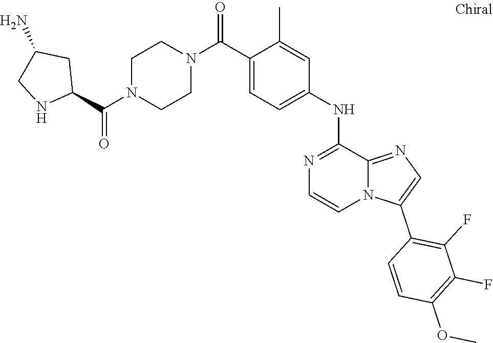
C1(C)=CC(NC2=NC=CN3C2=NC=C3C2=C(F)C(F)=C(OC)C=C2)=CC=C1C(N1CCN(C(C2NCC(N)C2)=O)CC1)=O
